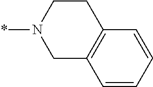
C1CC2=C(CN1*)C=CC=C2
